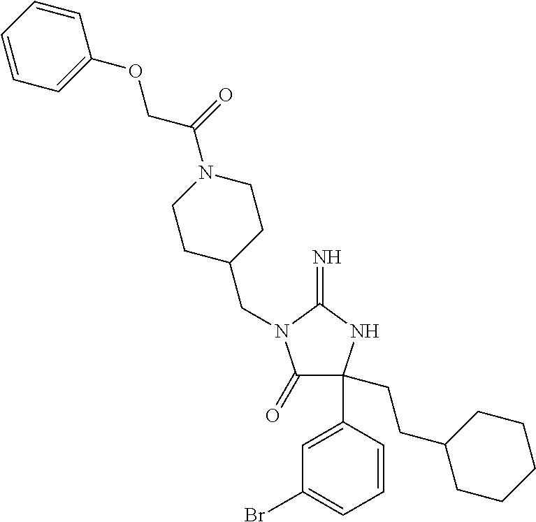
C1(=O)C(C2=CC(Br)=CC=C2)(CCC2CCCCC2)NC(=N)N1CC1CCN(C(=O)COC2=CC=CC=C2)CC1
